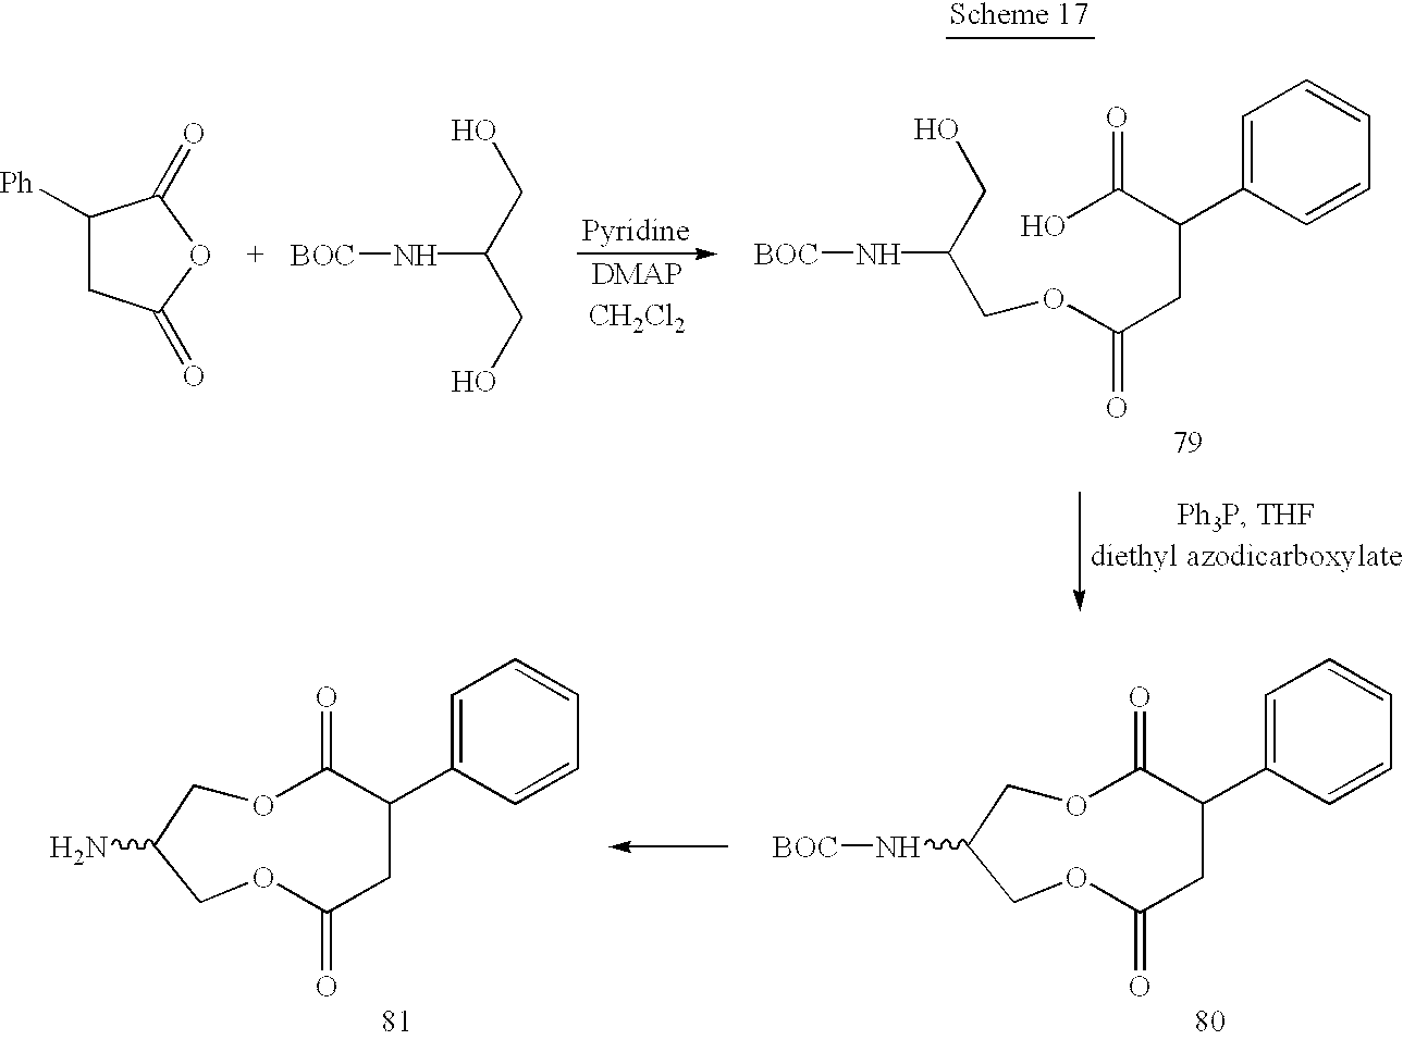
O1C(=O)C(C2=CC=CC=C2)CC(=O)OCC(N[BOC])C1.O1C(=O)C(C2=CC=CC=C2)CC(=O)OCC(N)C1.C1([Ph])CC(=O)OC1=O.N(C(CO)CO)[BOC].OC(C(CC(OCC(N[BOC])CO)=O)C1=CC=CC=C1)=O
